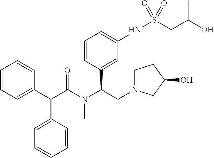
C1(C(C(N(C(CN2CCC(O)C2)C2=CC(NS(CC(O)C)(=O)=O)=CC=C2)C)=O)C2=CC=CC=C2)=CC=CC=C1
